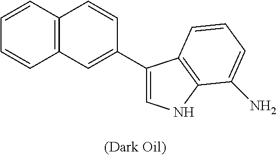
C1=CC2=C(C=C1)C=C(C1=CNC3=C1C=CC=C3N)C=C2
